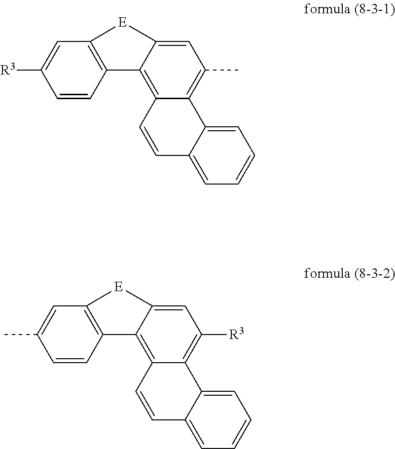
C1(C)=C2C(=C3C4=C(C=C([R3])C=C4)[E]C3=C1)C=CC1=CC=CC=C21.C1([R3])=C2C(=C3C4=C(C=C(C)C=C4)[E]C3=C1)C=CC1=CC=CC=C21
